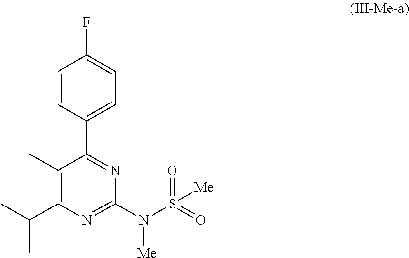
C1(N(S(=O)(=O)[Me])[Me])=NC(C(C)C)=C(C)C(C2=CC=C(F)C=C2)=N1
